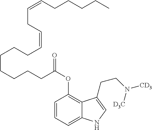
C1=CC=C2C(=C1OC(CCCCCCCC=CCC=CCCCCC)=O)C(CCN([D3C])[CD3])=CN2
